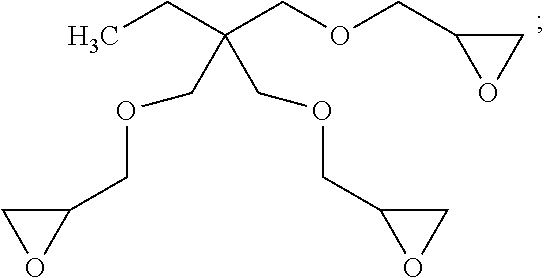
CCC(COCC1OC1)(COCC1CO1)COCC1OC1
